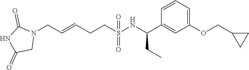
N1(CC=CCCS(NC(C2=CC(OCC3CC3)=CC=C2)CC)(=O)=O)C(=O)NC(=O)C1
